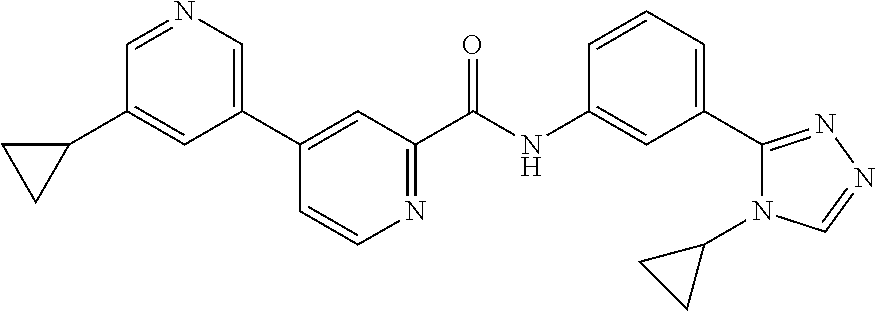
C1(C2=CN=CC(C3CC3)=C2)=CC(C(NC2=CC(C3=NN=CN3C3CC3)=CC=C2)=O)=NC=C1
